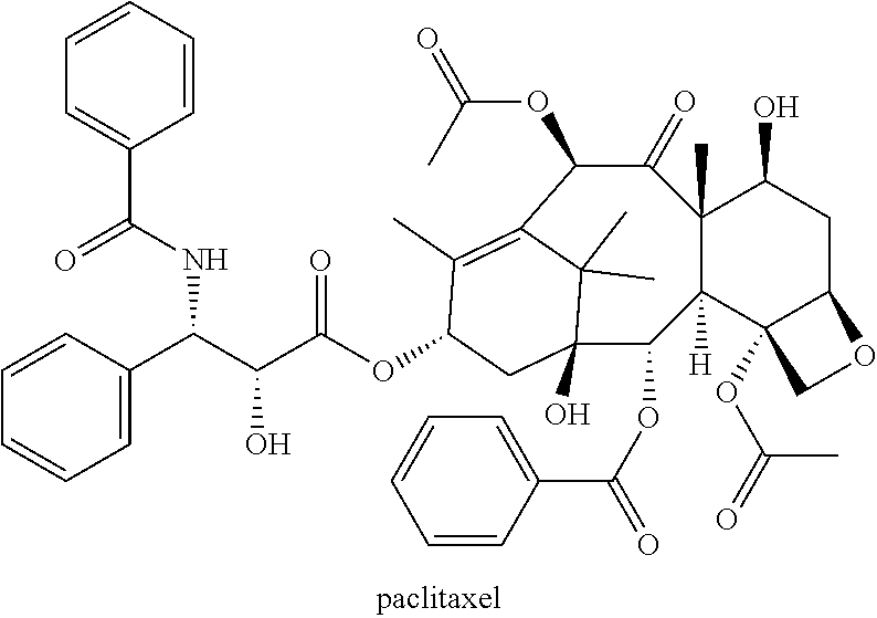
C1=C(C(C(C(OC2C(C)=C3C(OC(C)=O)C(=O)C4(C)C([H])(C5(OC(C)=O)C(CC4O)OC5)C(OC(C4=CC=CC=C4)=O)C(O)(C2)C3(C)C)=O)O)NC(C2=CC=CC=C2)=O)C=CC=C1
